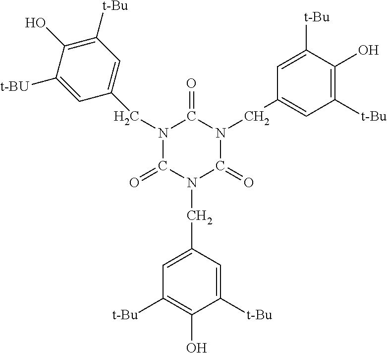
C1=C(CN2C(=O)N(CC3=CC([t-Bu])=C(O)C([t-Bu])=C3)C(=O)N(CC3=CC([t-Bu])=C(O)C([t-BU])=C3)C2=O)C=C([t-Bu])C(O)=C1[t-Bu]
